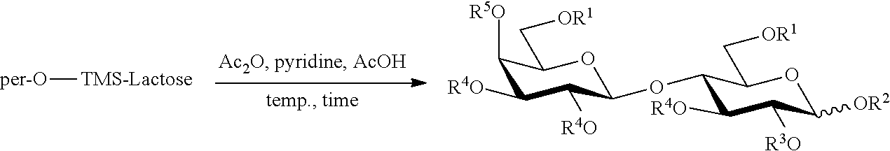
[per-O][TMS-Lactose].C1([R5O])C([R4O])C([R4O])C(OC2C([R4O])C([R3O])C([OR2])OC2C[OR1])OC1C[OR1]
